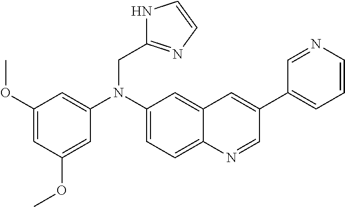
C1=C2C(=CC(N(CC3=NC=CN3)C3=CC(OC)=CC(OC)=C3)=C1)C=C(C1=CC=CN=C1)C=N2
